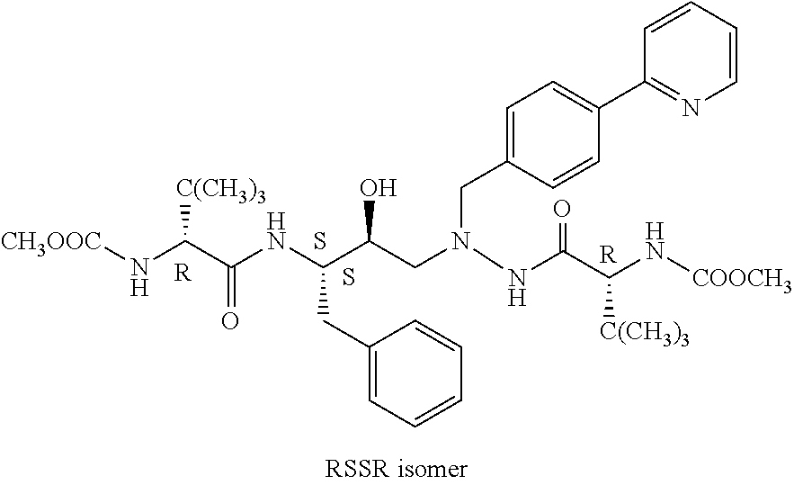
[R].S.S.[R].C1=CC(C2=CC=C(CN(CC(C(NC(C(N[CH3OOC])[C(CH3)3])=O)CC3=CC=CC=C3)O)NC(C(N[COOCH3])[C(CH3)3])=O)C=C2)=NC=C1
